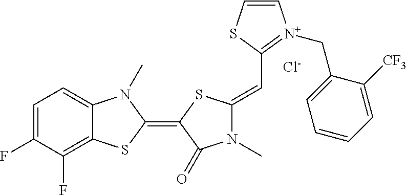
[Cl-].C1=C(F)C(F)=C2C(=C1)N(C)C(=C1SC(=CC3=[N+](CC4=CC=CC=C4[CF3])C=CS3)N(C)C1=O)S2
